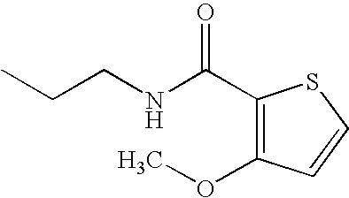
C(CNC(C1=C(OC)C=CS1)=O)C
